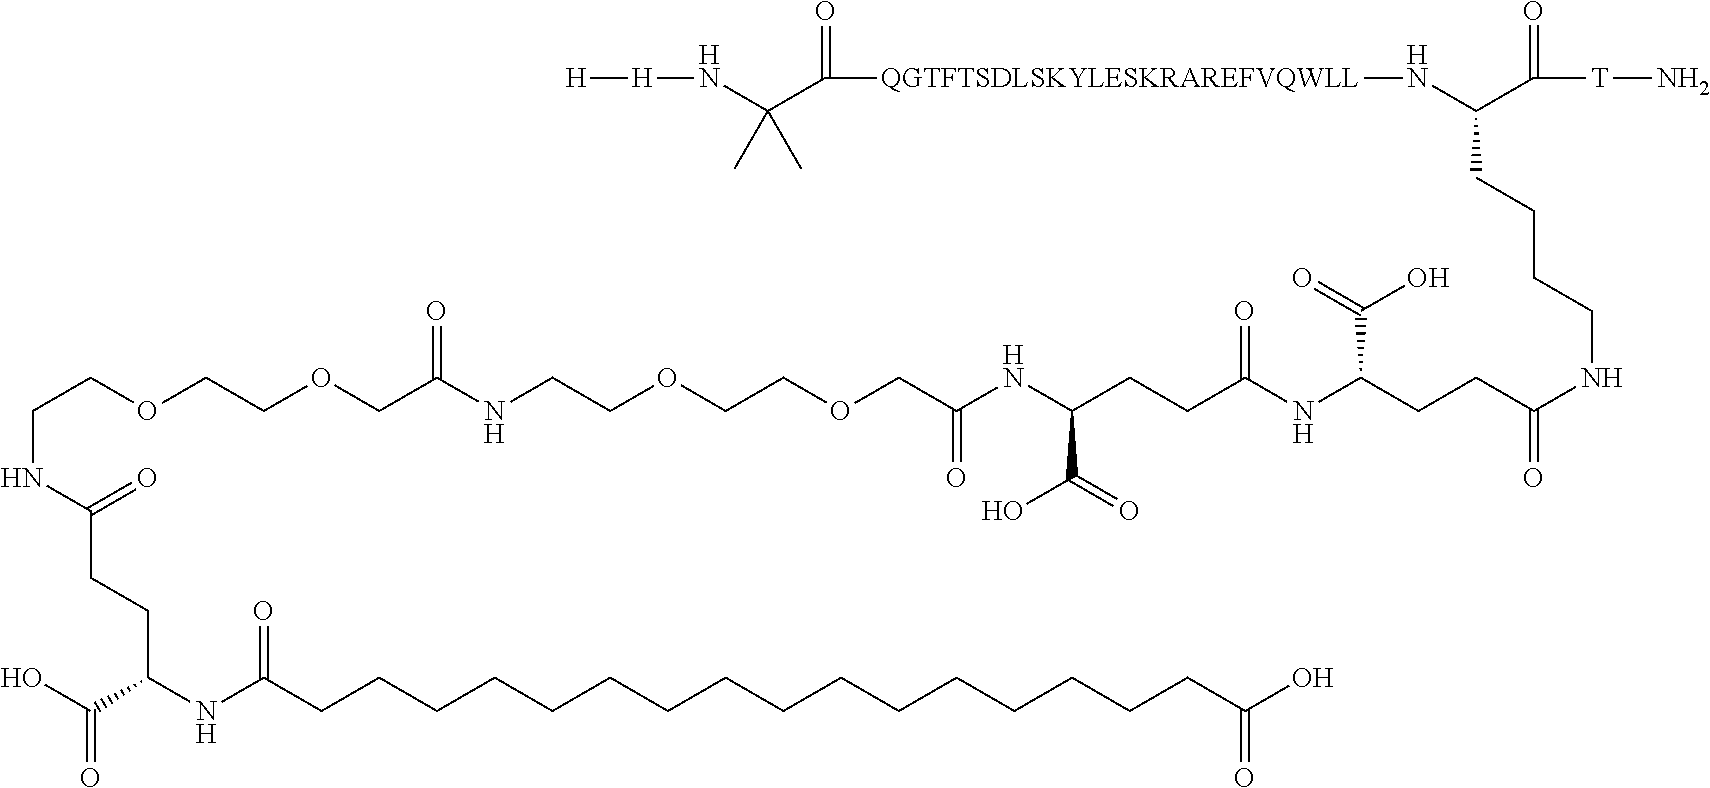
C(CCCCNC(CCC(NC(CCC(C(=O)O)NC(=O)COCCOCCNC(COCCOCCNC(=O)CCC(NC(CCCCCCCCCCCCCCCCC(O)=O)=O)C(O)=O)=O)=O)C(=O)O)=O)(N[QGTFTSDLSKYLESKRAREFVQWLL]C(=O)C(N[H][H])(C)C)C(=O)[T]N
